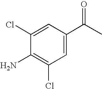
C1(Cl)=CC(C(C)=O)=CC(Cl)=C1N
